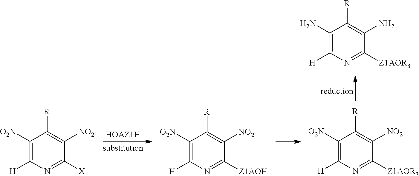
C1([O2N])=C([H])N=C([X])C([NO2])=C1[R].C1([O2N])=C([H])N=C([Z1AOH])C([NO2])=C1[R].C1([O2N])=C([H])N=C([Z1AOR3])C([NO2])=C1[R].C1(N)=C([H])N=C([Z1AOR3])C(N)=C1[R]
